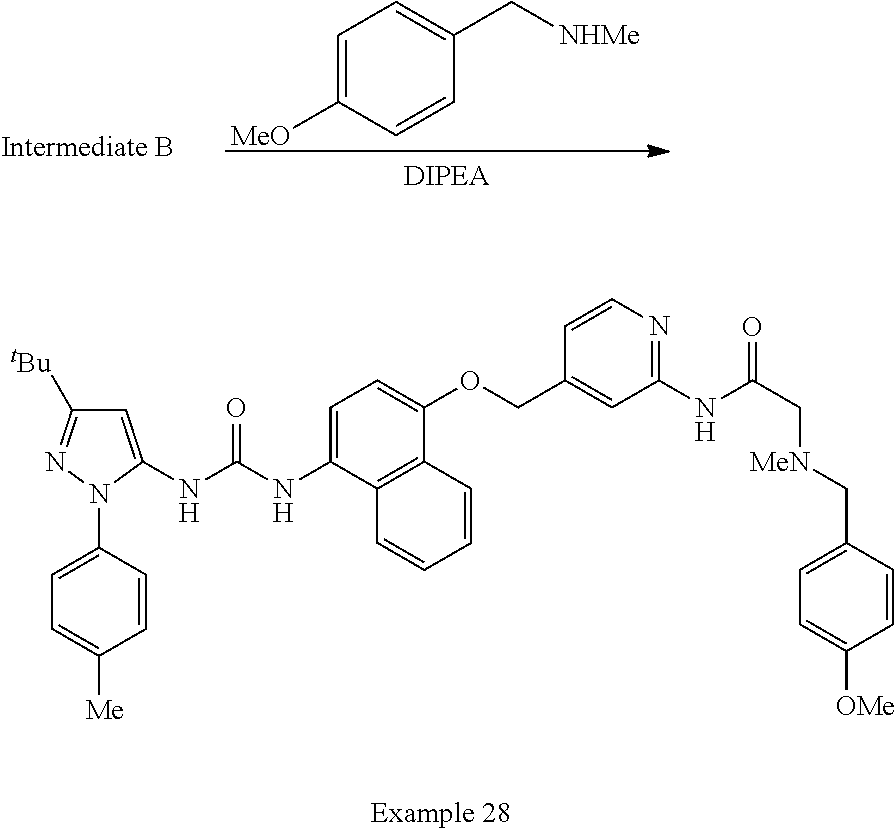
C1=C([MeO])C=CC(C[NHMe])=C1.C1=C(NC(=O)NC2=CC([tBu])=NN2C2=CC=C([Me])C=C2)C2=C(C(OCC3=CC(NC(C[MeN]CC4=CC=C([OMe])C=C4)=O)=NC=C3)=C1)C=CC=C2
